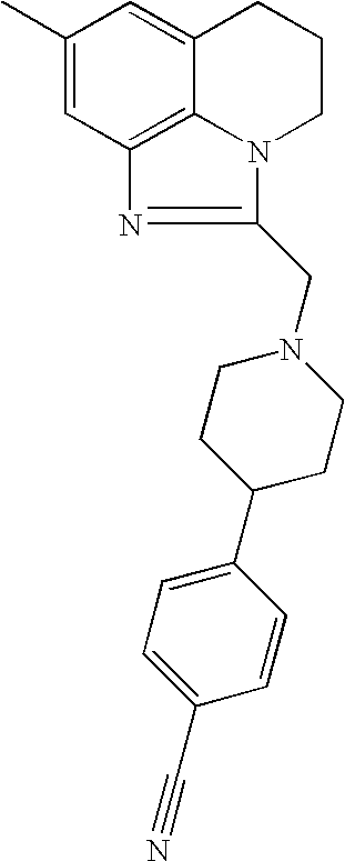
C1(C)=CC2=C3C(=C1)CCCN3C(CN1CCC(C3=CC=C(C#N)C=C3)CC1)=N2
